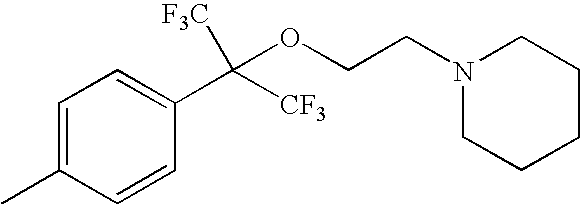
C1=C(C)C=CC(C([CF3])(OCCN2CCCCC2)[F3C])=C1
